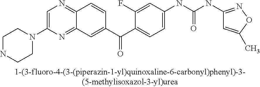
C1NCCN(C2=CN=C3C(=N2)C=C(C(C2=CC=C(NC(NC4=NOC(C)=C4)=O)C=C2F)=O)C=C3)C1
